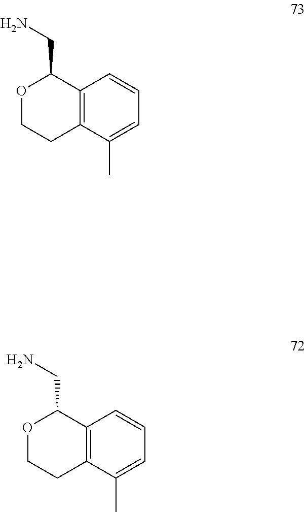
O1CCC2=C(C1CN)C=CC=C2C.O1CCC2=C(C1CN)C=CC=C2C
